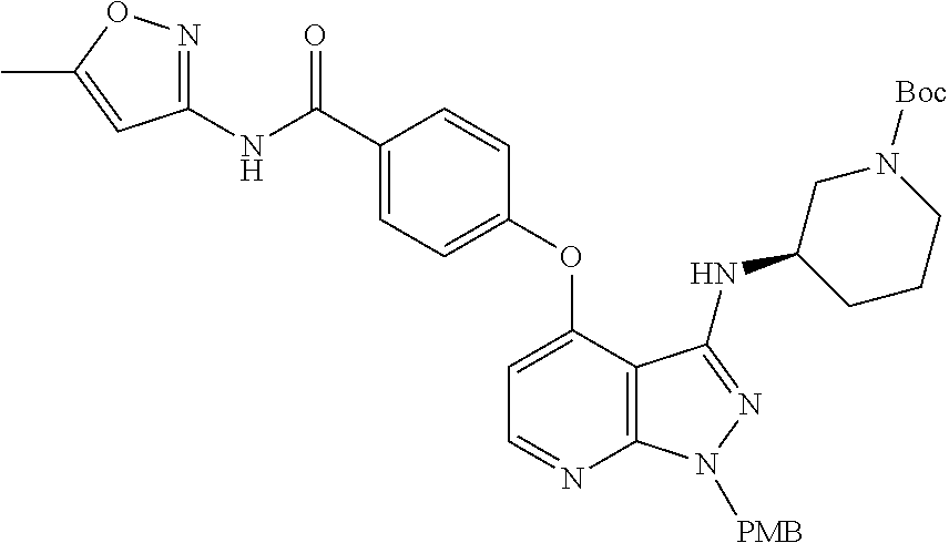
C1(NC(C2=CC=C(OC3=CC=NC4=C3C(NC3CN([Boc])CCC3)=NN4[PMB])C=C2)=O)=NOC(C)=C1
